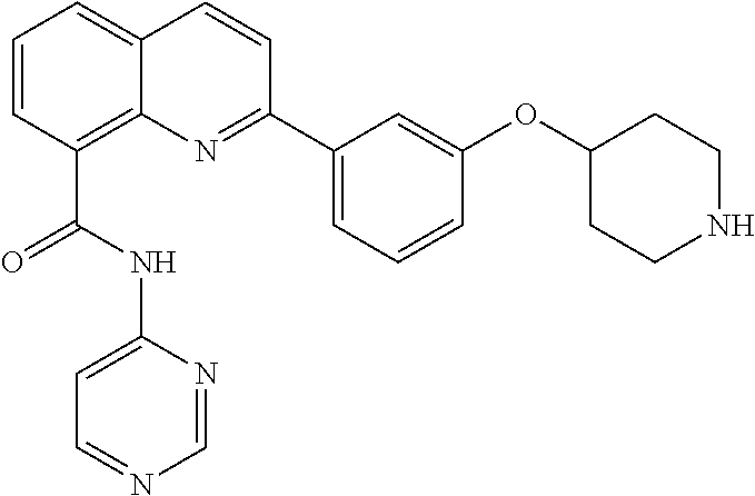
C1=CC(C(NC2=CC=NC=N2)=O)=C2C(=C1)C=CC(C1=CC=CC(OC3CCNCC3)=C1)=N2
